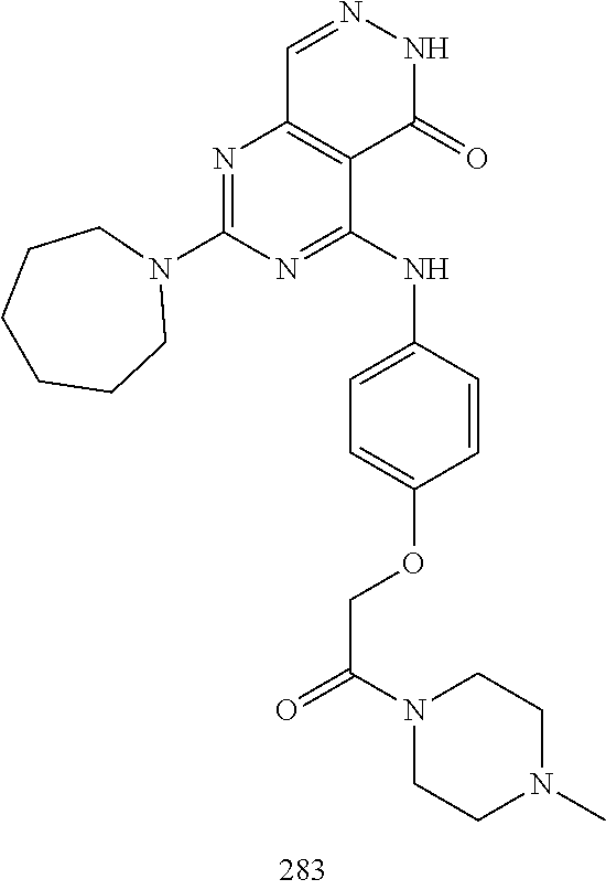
C1=NNC(=O)C2=C1N=C(N1CCCCCC1)N=C2NC1=CC=C(OCC(N2CCN(C)CC2)=O)C=C1
